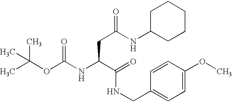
CC(OC(NC(C(=O)NCC1=CC=C(OC)C=C1)CC(NC1CCCCC1)=O)=O)(C)C
